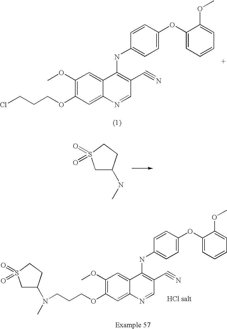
C1(OC)=C(OCCCCl)C=C2C(=C1)C(NC1=CC=C(OC3=CC=CC=C3OC)C=C1)=C(C#N)C=N2.C1C(NC)CCS1(=O)=O.C1(OC)=C(OCCCN(C)C2CS(=O)(=O)CC2)C=C2C(=C1)C(NC1=CC=C(OC3=CC=CC=C3OC)C=C1)=C(C#N)C=N2
